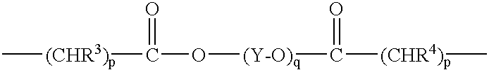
C[(CHR3)p]C(O[(Y-O)q]C([(CHR4)p]C)=O)=O
